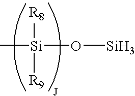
C[Si]([R8])([R9])O[Si]
